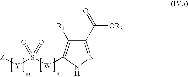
C1(C(=O)[OR2])=NNC([W]S([Y][Z])(=O)=O)=C1[R1]
